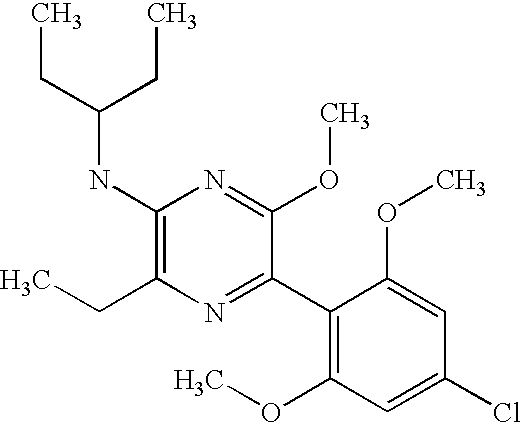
C1(NC(CC)CC)=C(CC)N=C(C2=C(OC)C=C(Cl)C=C2OC)C(OC)=N1
